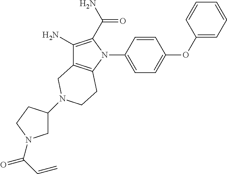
C1(OC2=CC=C(N3C(C(N)=O)=C(N)C4=C3CCN(C3CN(C(C=C)=O)CC3)C4)C=C2)=CC=CC=C1
